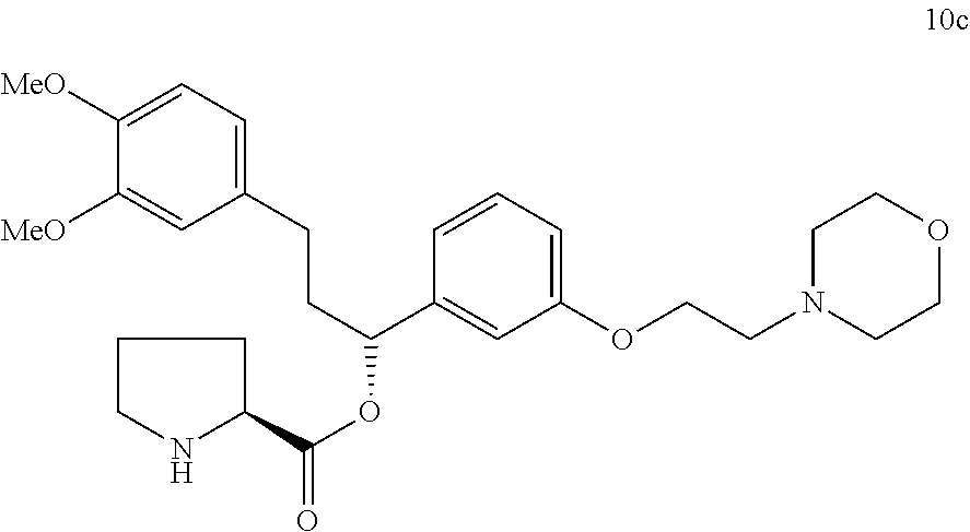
C1=C([MeO])C([MeO])=CC(CCC(OC(=O)C2NCCC2)C2=CC(OCCN3CCOCC3)=CC=C2)=C1
